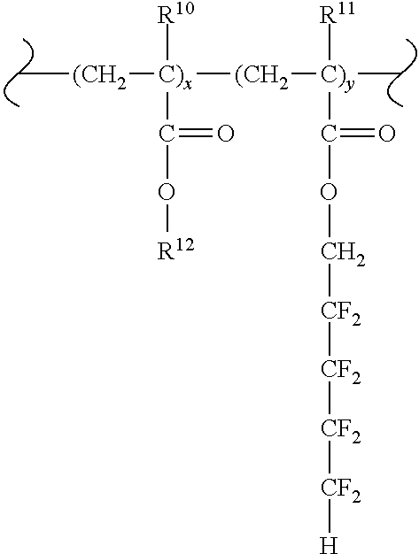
C[(CH2][C)x]([(CH2][C)y](C)([R11])C(OC[CF2][CF2][CF2][CF2][H])=O)([R10])C(O[R12])=O
